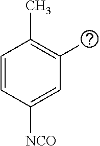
C1=CC([NCO])=CC(C)=C1C
